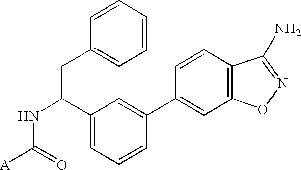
C1(C(NC([A])=O)CC2=CC=CC=C2)=CC=CC(C2=CC3=C(C=C2)C(N)=NO3)=C1
